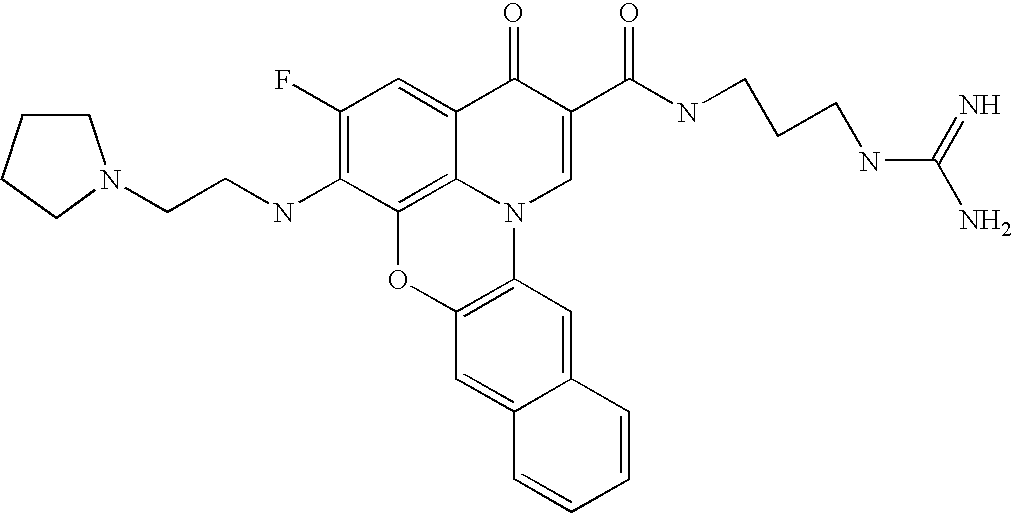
C1(F)=C(NCCN2CCCC2)C2=C3C(=C1)C(=O)C(C(=O)NCCCNC(N)=N)=CN3C1=C(O2)C=C2C(=C1)C=CC=C2
